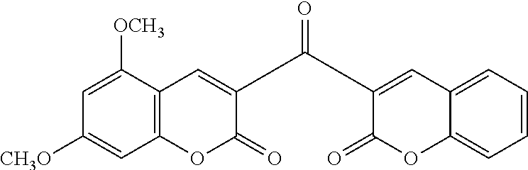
C12=C(C([OCH3])=CC([CH3O])=C1)C=C(C(C1=CC3=CC=CC=C3OC1=O)=O)C(=O)O2
